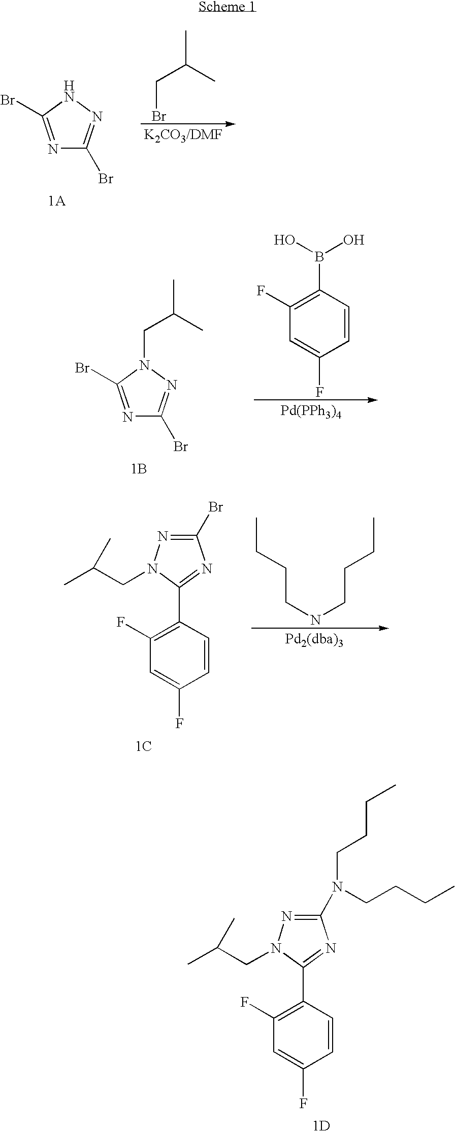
CC(CN1N=C(N(CCCC)CCCC)N=C1C1=C(F)C=C(F)C=C1)C.[1D].N1=C(Br)NN=C1Br.C(C(C)C)Br.C(C(C)C)N1N=C(Br)N=C1Br.[1B].C1(F)=C(B(O)O)C=CC(F)=C1.[Pd(PPh3)4].CC(CN1N=C(Br)N=C1C1=C(F)C=C(F)C=C1)C.[1C].CCCCNCCCC
